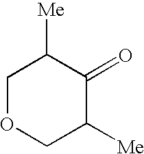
C1OCC([Me])C(=O)C1[Me]
